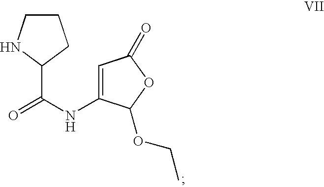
O=C(NC1=CC(=O)OC1OCC)C1NCCC1
